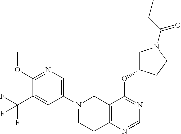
N1(C2=CN=C(OC)C(C(F)(F)F)=C2)CCC2=C(C1)C(OC1CN(C(CC)=O)CC1)=NC=N2
